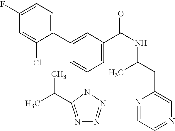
C1(C2=CC(C(NC(CC3=CN=CC=N3)C)=O)=CC(N3C(C(C)C)=NN=N3)=C2)=CC=C(F)C=C1Cl
